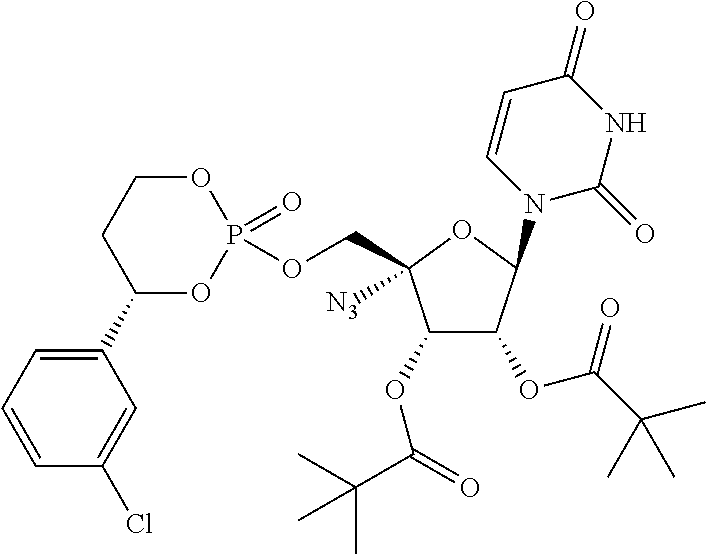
C1(OC(C(C)(C)C)=O)C(OC(C(C)(C)C)=O)C(N2C=CC(=O)NC2=O)OC1(COP1(=O)OCCC(C2=CC=CC(Cl)=C2)O1)[N3]
